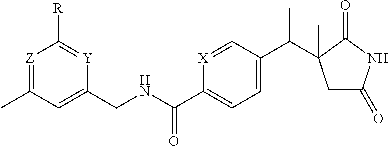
[Z]1=C(C)C=C(CNC(C2=CC=C(C(C)C3(C)CC(=O)NC3=O)C=[X]2)=O)[Y]=C1[R]
